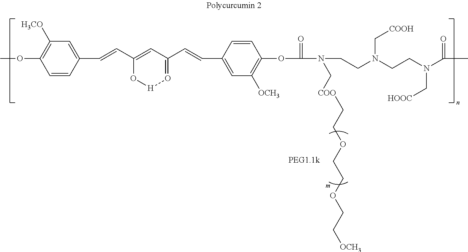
COC1=C([H3CO])C=C(C=CC2=CC(C=CC3=CC([OCH3])=C(OC(=O)N(CCN(CCN(C(C)=O)C[HOOC])C[COOH])C[COO]CCOCCOCC[OCH3])C=C3)=O[H]O2)C=C1.[m]
